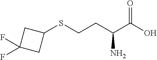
C1C(SCCC(C(O)=O)N)CC1(F)F
